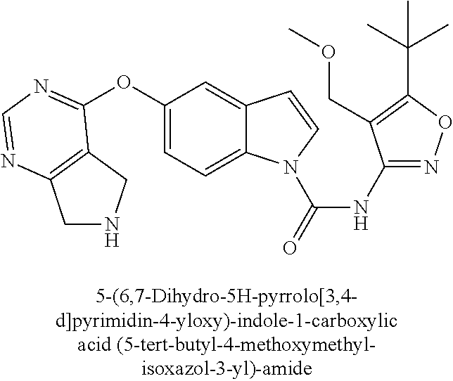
C1NCC2=C1N=CN=C2OC1=CC=C2C(=C1)C=CN2C(=O)NC1=NOC(C(C)(C)C)=C1COC
